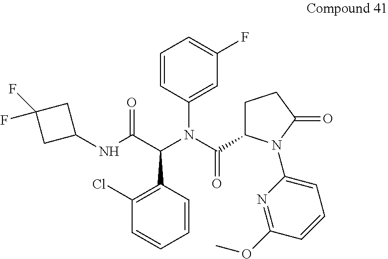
C1=C(N(C(=O)C2CCC(=O)N2C2=CC=CC(OC)=N2)C(C(NC2CC(F)(F)C2)=O)C2=C(Cl)C=CC=C2)C=CC=C1F
